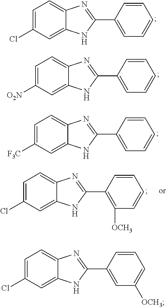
C1=C(Cl)C=C2C(=C1)N=C(C1=CC=CC=C1)N2.C1=C([O2N])C=C2C(=C1)N=C(C1=CC=CC=C1)N2.C1=C([F3C])C=C2C(=C1)N=C(C1=CC=CC=C1)N2.C1=C(Cl)C=C2C(=C1)N=C(C1=C([OCH3])C=CC=C1)N2.C1=C(Cl)C=C2C(=C1)N=C(C1=CC([OCH3])=CC=C1)N2
